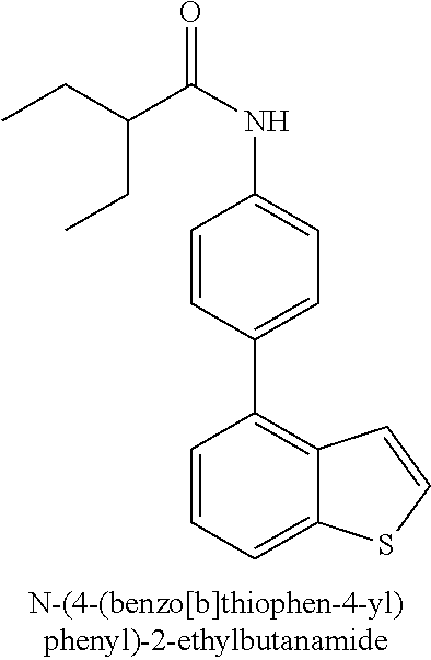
C1=CC(C2=C3C(=CC=C2)SC=C3)=CC=C1NC(C(CC)CC)=O
